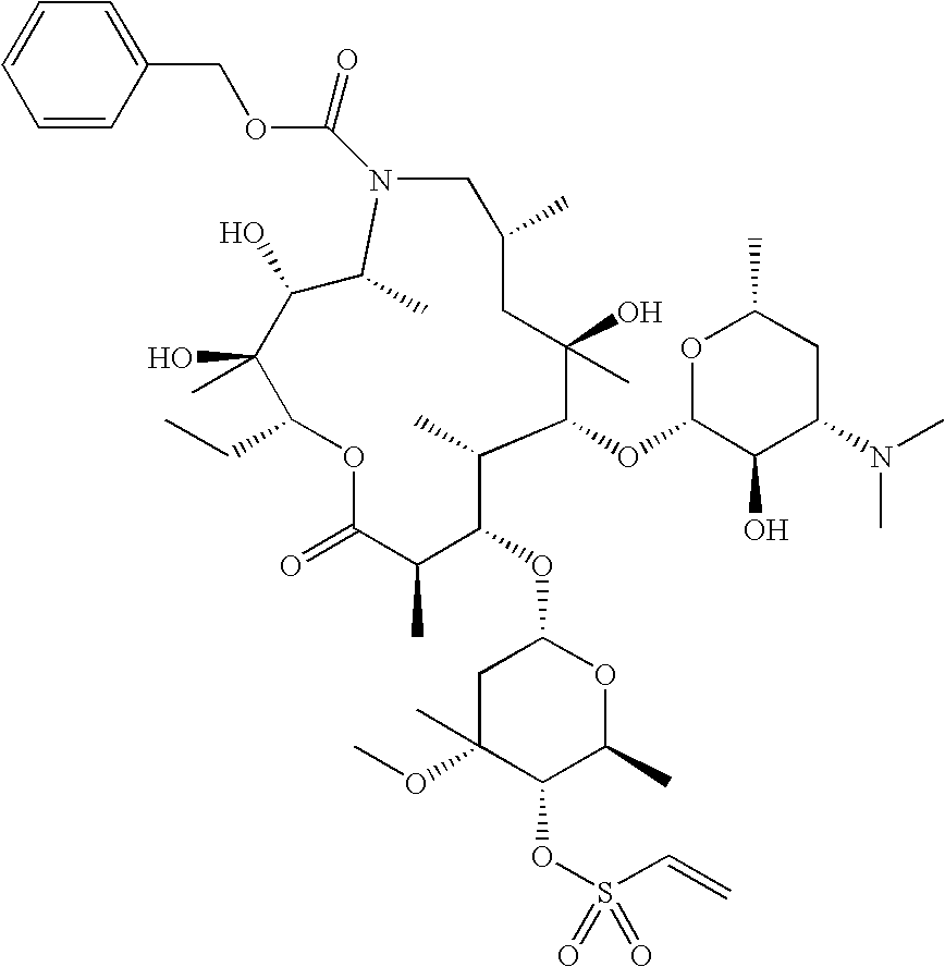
C1C(OC)(C)C(OS(C=C)(=O)=O)C(C)OC1OC1C(C)C(OC2C(O)C(N(C)C)CC(C)O2)C(O)(C)CC(C)CN(C(OCC2=CC=CC=C2)=O)C(C)C(O)C(O)(C)C(CC)OC(=O)C1C
